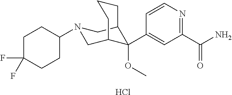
Cl.C1(C(N)=O)=NC=CC(C2(OC)C3CN(C4CCC(F)(F)CC4)CC2CCC3)=C1
